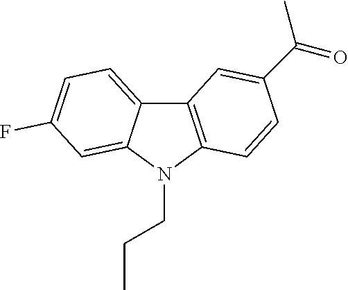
C12=CC=C(F)C=C1N(CCC)C1=C2C=C(C(=O)C)C=C1
